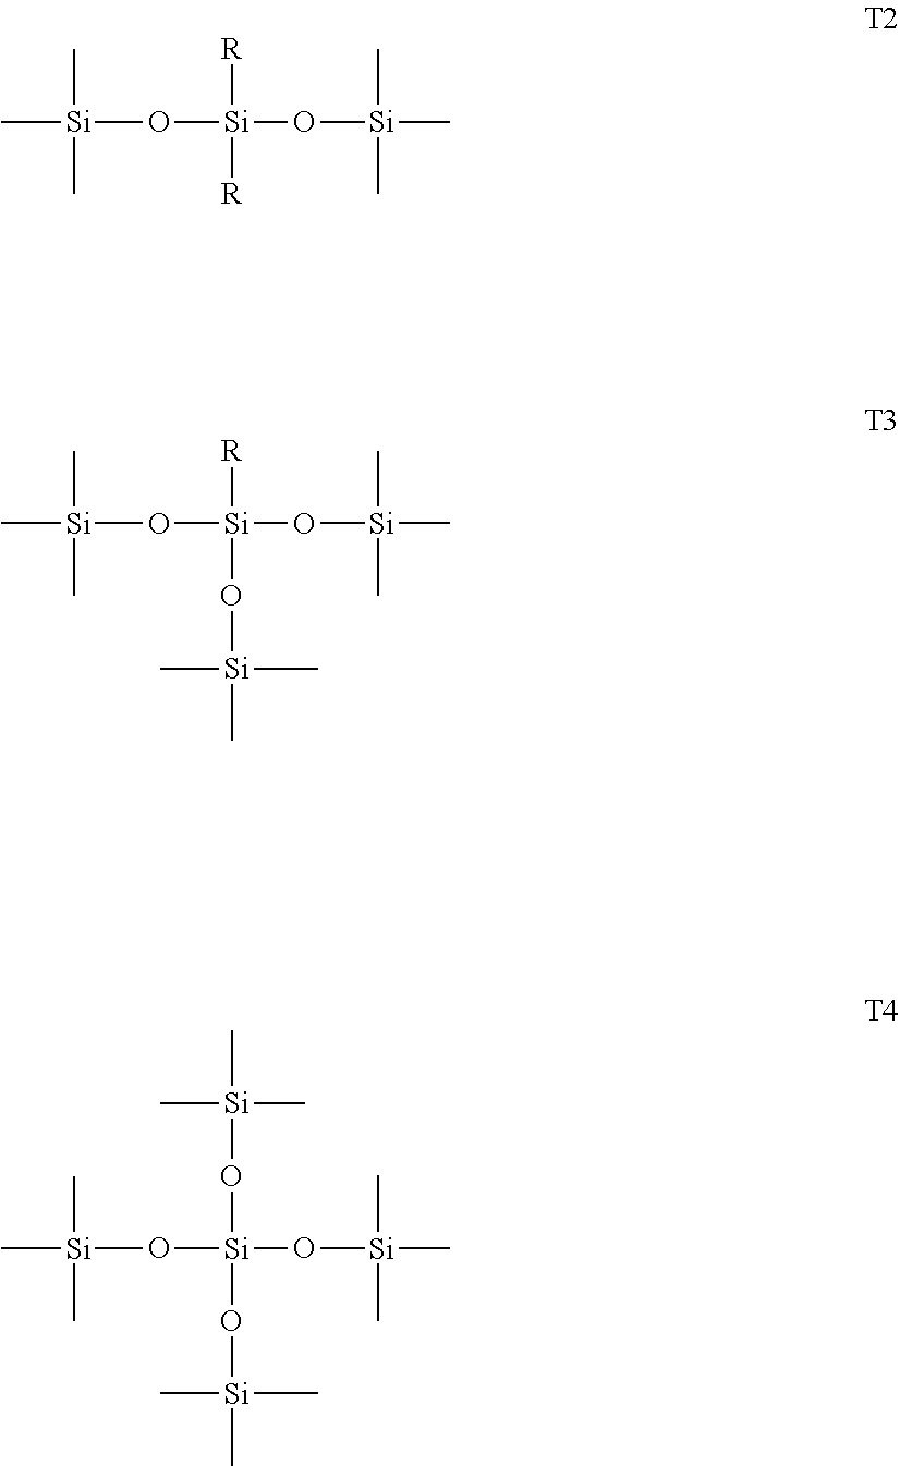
C[Si](O[Si]([R])([R])O[Si](C)(C)C)(C)C.C[Si](O[Si]([R])(O[Si](C)(C)C)O[Si](C)(C)C)(C)C.C[Si](O[Si](O[Si](C)(C)C)(O[Si](C)(C)C)O[Si](C)(C)C)(C)C
